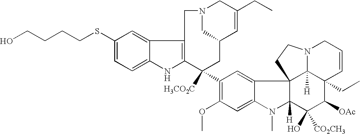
C1(SCCCCO)=CC=C2C(=C1)C1=C(N2)C([H3CO2C])(C2=C(OC)C=C3C(=C2)C24C([H])(N3C)C(O)([CO2CH3])C([OAc])C3(CC)C2([H])N(CC=C3)CC4)CC2C=C(CC)CN(C2)C1
